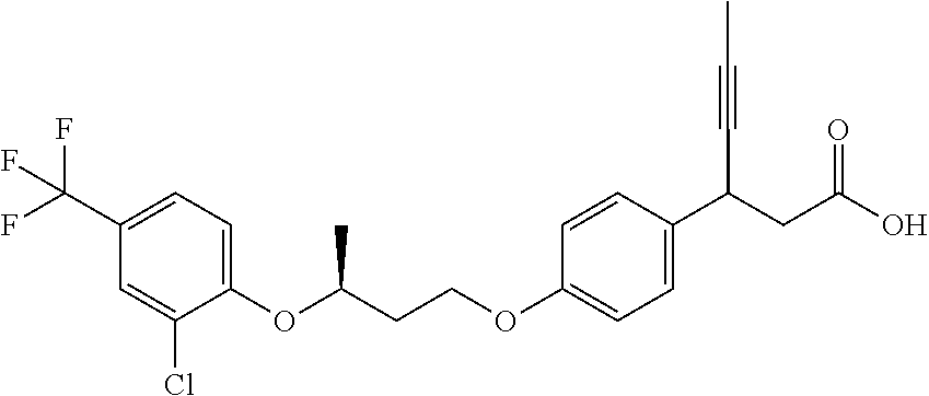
C1(OC(C)CCOC2=CC=C(C(CC(O)=O)C#CC)C=C2)=CC=C(C(F)(F)F)C=C1Cl
